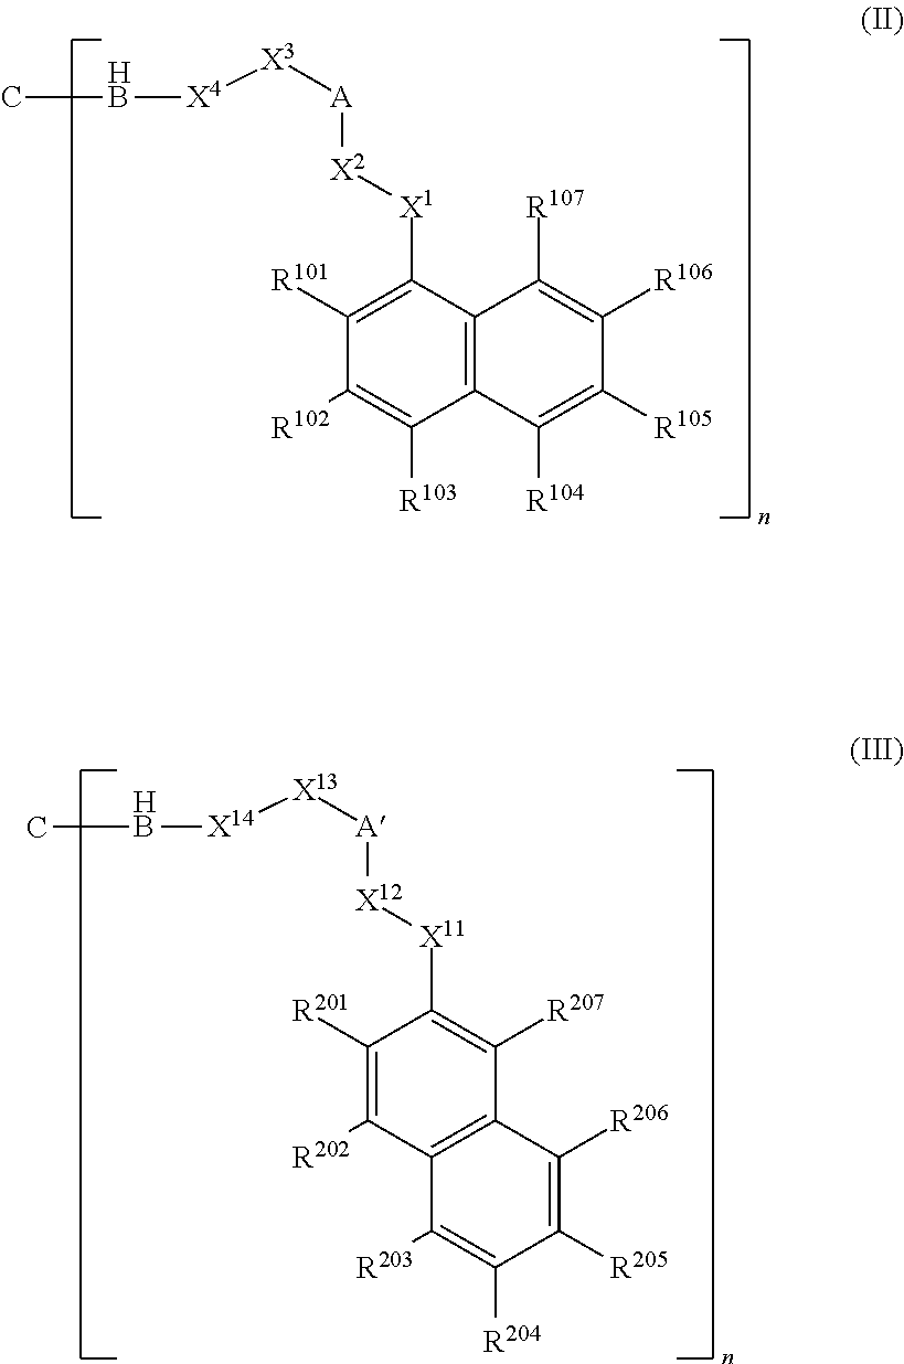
C1([R101])=C([X1][X2][A][X3][X4][HB]C)C2=C(C([R103])=C1[R102])C([R104])=C([R105])C([R106])=C2[R107].C1([R201])=C([R202])C2=C(C([R207])=C1[X11][X12][A][X13][X14][HB]C)C([R206])=C([R205])C([R204])=C2[R203]
